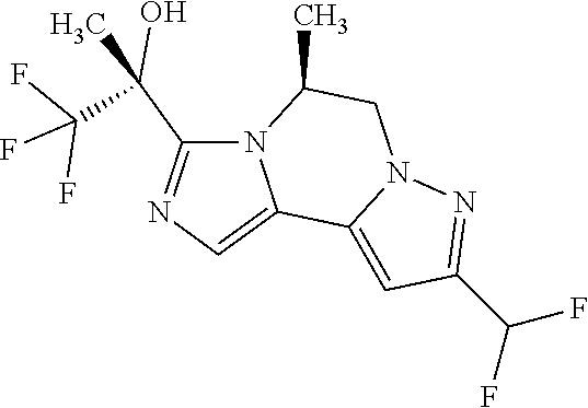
FC(F)(F)C(C)(C1=NC=C2N1C(C)CN1C2=CC(C(F)F)=N1)O
